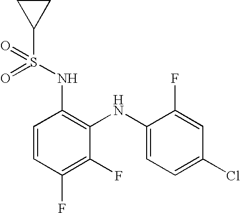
C1=CC(F)=C(F)C(NC2=CC=C(Cl)C=C2F)=C1NS(=O)(C1CC1)=O
